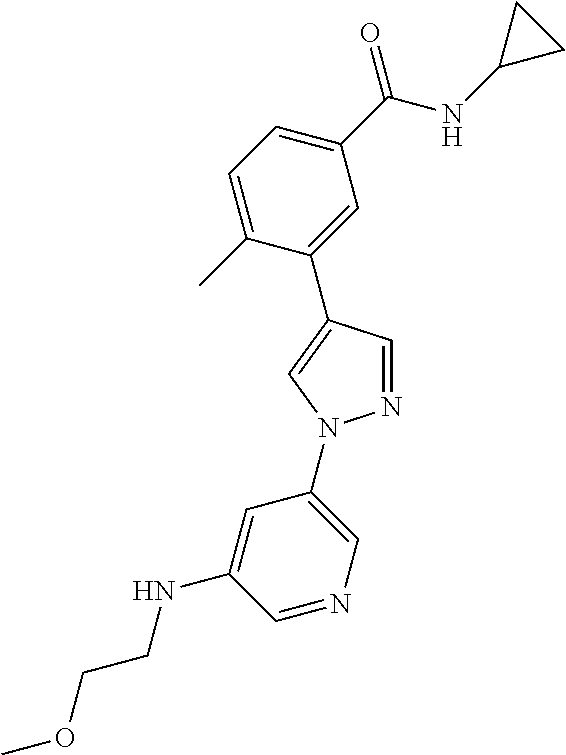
C1(C(NC2CC2)=O)=CC=C(C)C(C2=CN(C3=CN=CC(NCCOC)=C3)N=C2)=C1
